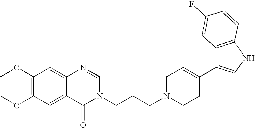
C1(OC)=C(OC)C=C2C(=C1)N=CN(CCCN1CCC(C3=CNC4=C3C=C(F)C=C4)=CC1)C2=O
